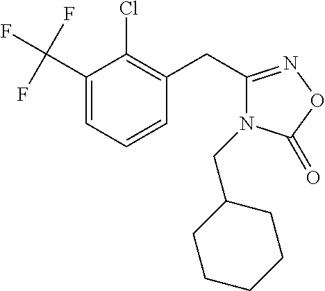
C1(C(F)(F)F)=CC=CC(CC2=NOC(=O)N2CC2CCCCC2)=C1Cl
